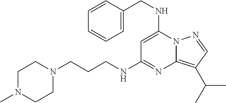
C12=C(C(C)C)C=NN1C(NCC1=CC=CC=C1)=CC(NCCCN1CCN(C)CC1)=N2
